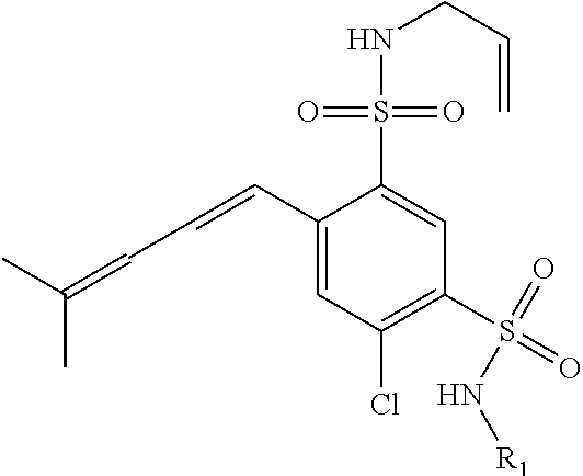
C1(C=CC=C(C)C)=CC(Cl)=C(S(=O)(=O)N[R1])C=C1S(NCC=C)(=O)=O
